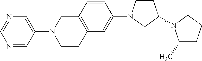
C1(C)CCCN1C1CCN(C2=CC3=C(C=C2)CN(C2=CN=CN=C2)CC3)C1
